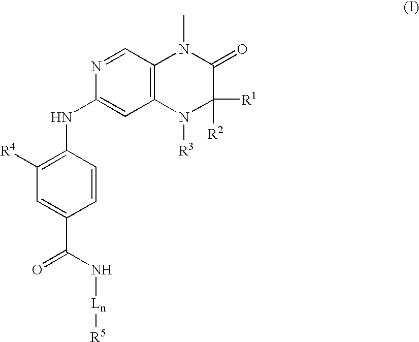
N1=CC2=C(C=C1NC1=C([R4])C=C(C(N[Ln][R5])=O)C=C1)N([R3])C([R1])([R2])C(=O)N2C
